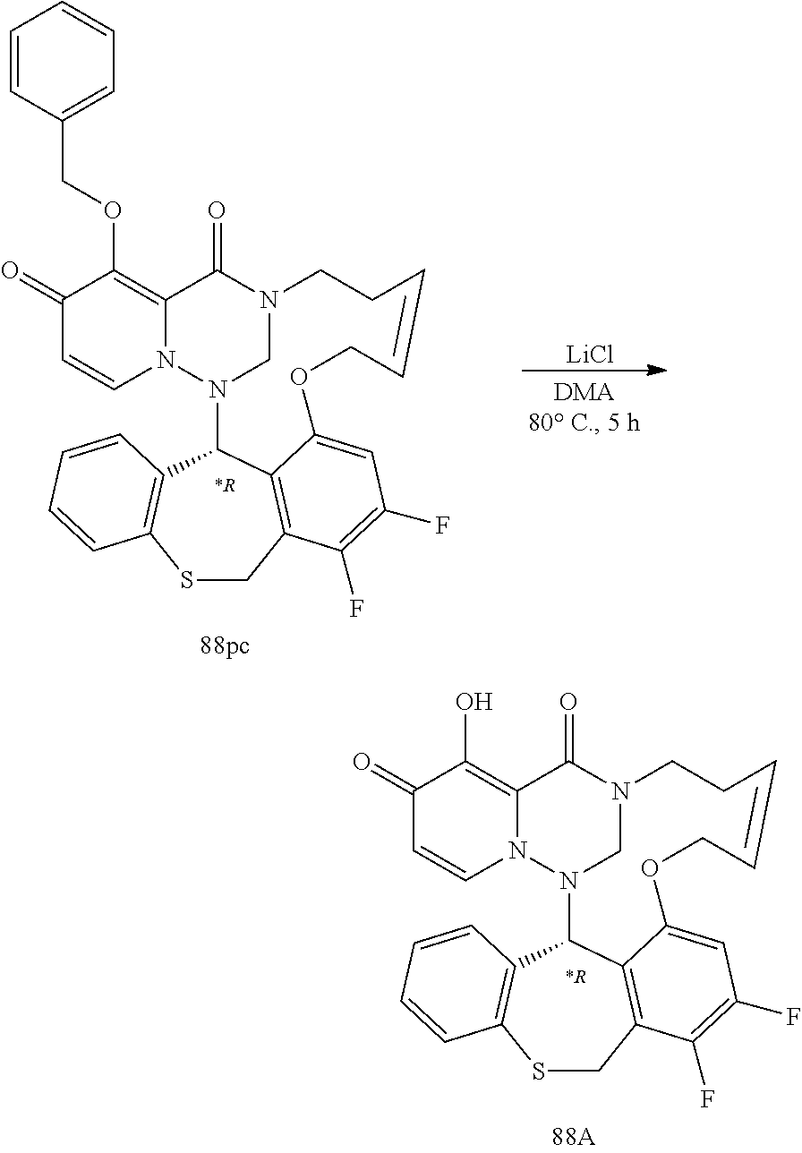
C1(=O)C=CN2C(=C1OCC1=CC=CC=C1)C(=O)N1CN2C2C3=C(SCC4=C2C(=CC(F)=C4F)OCC=CCC1)C=CC=C3.[*R].[LiCl].C1(=O)C=CN2C(=C1O)C(=O)N1CN2C2C3=C(SCC4=C2C(=CC(F)=C4F)OCC=CCC1)C=CC=C3.[*R]
